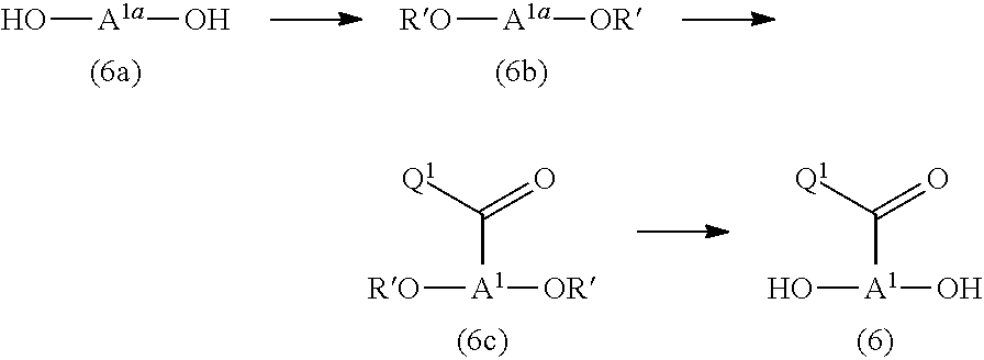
O[A1a]O.[RO][A1a][OR].[RO][A1]([OR])C([Q1])=O.O[A1](O)C([Q1])=O
